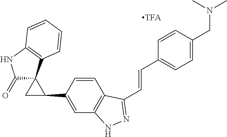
C1C(C2=CC3=C(C=C2)C(C=CC2=CC=C(CN(C)C)C=C2)=NN3)C12C(=O)NC1=C2C=CC=C1
